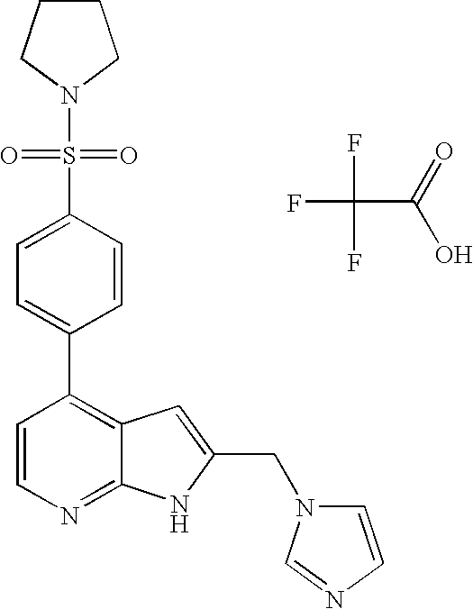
FC(F)(C(=O)O)F.C1(C2=C3C(=NC=C2)NC(CN2C=CN=C2)=C3)=CC=C(S(N2CCCC2)(=O)=O)C=C1
